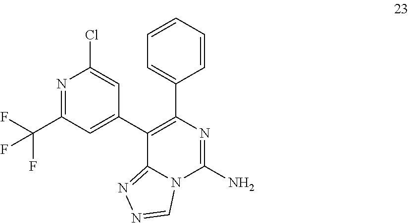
C1=CC=CC=C1C1=C(C2=CC(C(F)(F)F)=NC(Cl)=C2)C2=NN=CN2C(N)=N1
